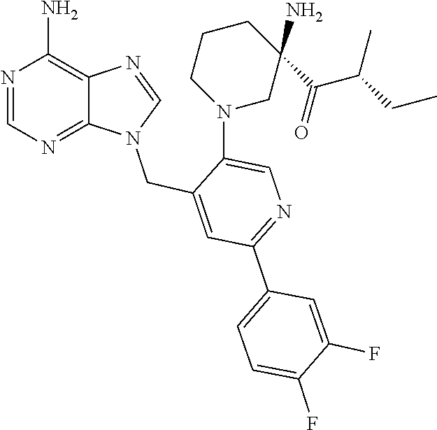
N1(CC2=CC(C3=CC=C(F)C(F)=C3)=NC=C2N2CCCC(C(C(C)CC)=O)(N)C2)C=NC2=C(N)N=CN=C12
